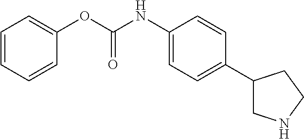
C1=C(OC(NC2=CC=C(C3CNCC3)C=C2)=O)C=CC=C1
